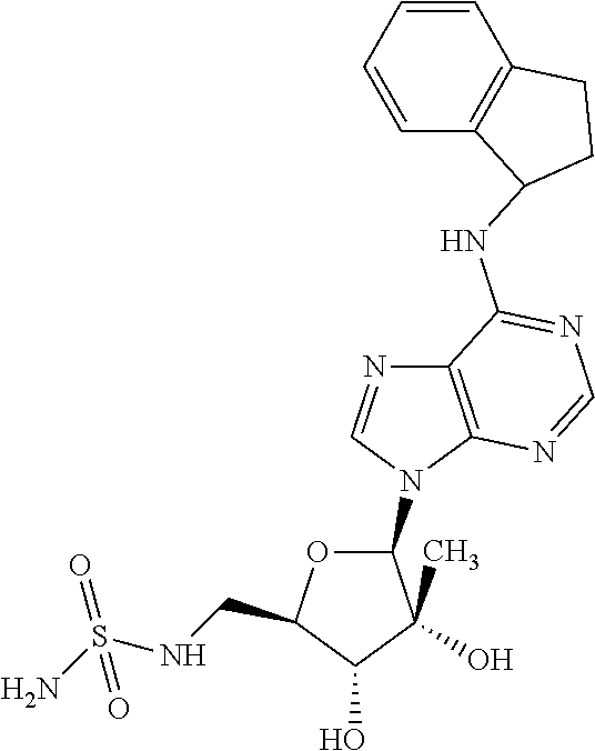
C12=C(N=CN=C1NC1C3=C(C=CC=C3)CC1)N(C1OC(CNS(N)(=O)=O)C(O)C1(C)O)C=N2
